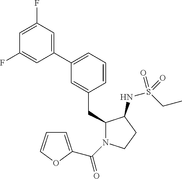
C1(CC2=CC(C3=CC(F)=CC(F)=C3)=CC=C2)N(C(=O)C2=CC=CO2)CCC1NS(CC)(=O)=O
